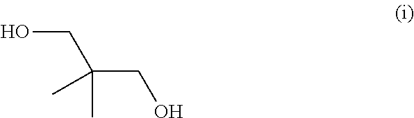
OCC(CO)(C)C
